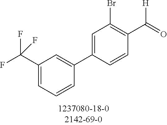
C1=C(C2=CC(C(F)(F)F)=CC=C2)C=CC(C([H])=O)=C1Br
